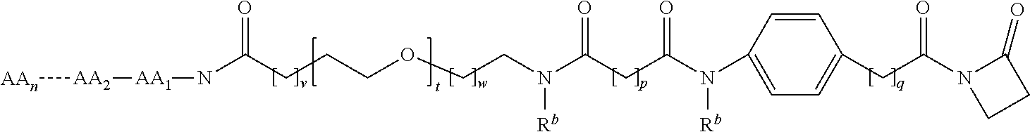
[AAn][AA2][AA1]NC(CCCOCCN(C(CC(N(C1=CC=C(CC(N2CCC2=O)=O)C=C1)[Rb])=O)=O)[Rb])=O
